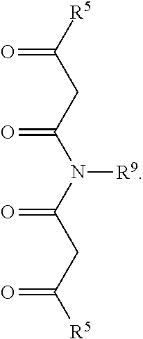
C(=O)(CC(=O)N(C(=O)CC(=O)[R5])[R9])[R5]
